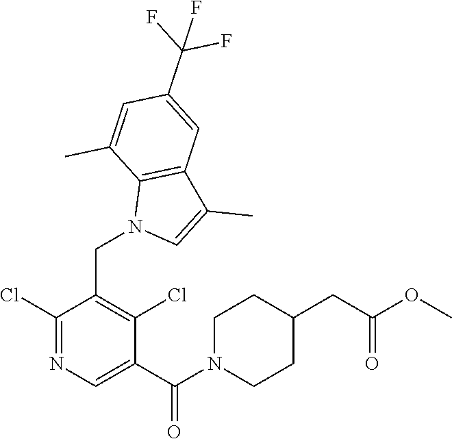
C1(Cl)=NC=C(C(N2CCC(CC(OC)=O)CC2)=O)C(Cl)=C1CN1C=C(C)C2=C1C(C)=CC(C(F)(F)F)=C2
